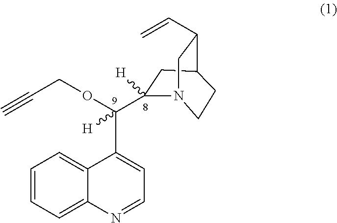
C1=CC=C2C(=C1)C(C(OCC#C)(C1([H])CC3C(C=C)CN1CC3)[H])=CC=N2
